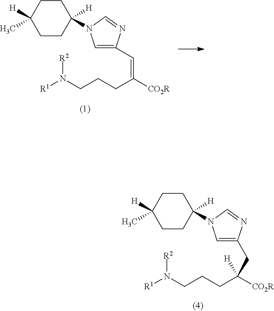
C1=C(C=C([CO2R])CCCN([R1])[R2])N=CN1C1([H])CCC([H])(C)CC1.C1=C(CC([CO2R])(CCCN([R1])[R2])[H])N=CN1C1([H])CCC([H])(C)CC1
